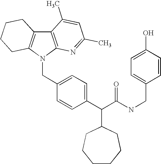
C12=C(N(CC3=CC=C(C(C(NCC4=CC=C(O)C=C4)=O)C4CCCCCC4)C=C3)C3=C1CCCC3)N=C(C)C=C2C
